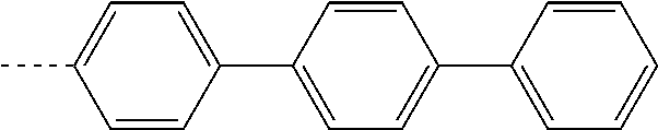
CC1=CC=C(C2=CC=C(C3=CC=CC=C3)C=C2)C=C1
